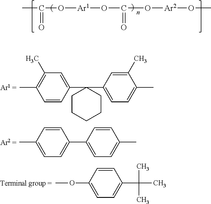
CC(O[Ar1]OC(O[Ar2]OC)=O)=O.C1=CC(C)=CC=C1C1=CC=C(C)C=C1.C1=CC(C2(C3=CC=C(C)C(C)=C3)CCCCC2)=CC(C)=C1C.C1=CC(OC)=CC=C1C(C)(C)C
